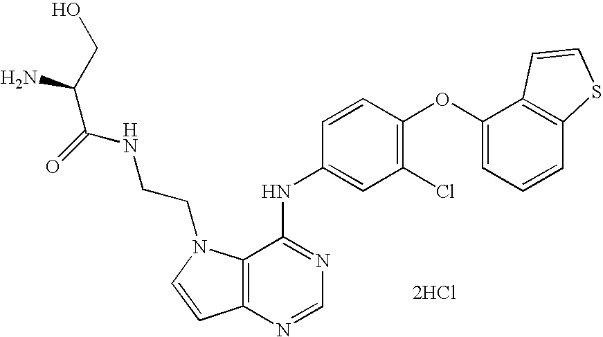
C12=C(N=CN=C1NC1=CC(Cl)=C(OC3=CC=CC4=C3C=CS4)C=C1)C=CN2CCNC(C(N)CO)=O.[2HCl]
